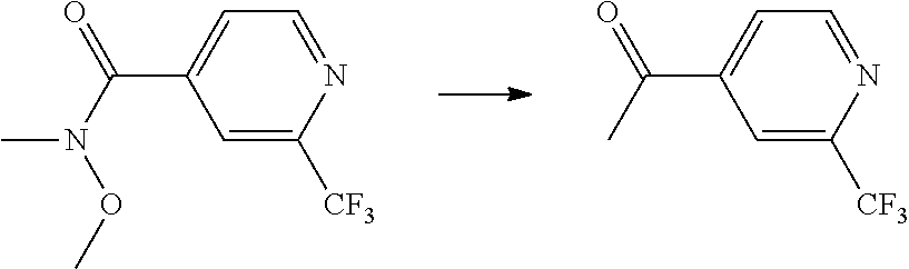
C1=C([CF3])N=CC=C1C(N(OC)C)=O.C1=C([CF3])N=CC=C1C(C)=O
